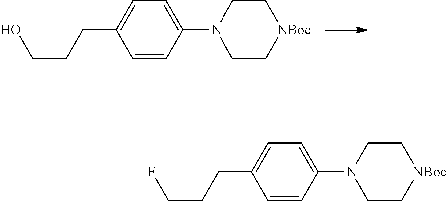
C1=CC(N2CC[NBoc]CC2)=CC=C1CCCO.C1=CC(N2CC[NBoc]CC2)=CC=C1CCCF
